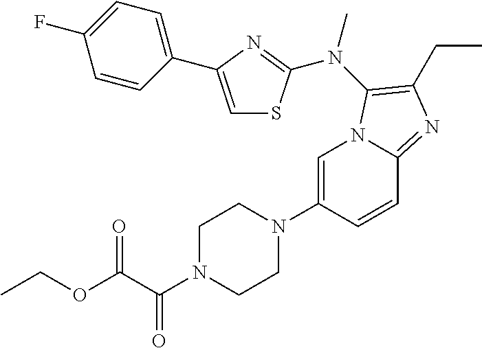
C1=C(N2CCN(C(C(=O)OCC)=O)CC2)C=CC2=NC(CC)=C(N(C)C3=NC(C4=CC=C(F)C=C4)=CS3)N12
